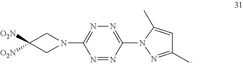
N1=C(N2CC([O2N])([O2N])C2)N=NC(N2N=C(C)C=C2C)=N1
